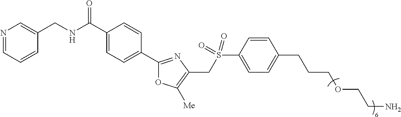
N1=CC=CC(CNC(C2=CC=C(C3=NC(CS(C4=CC=C(CCCOCCN)C=C4)(=O)=O)=C([Me])O3)C=C2)=O)=C1
